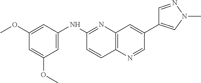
C1=C(NC2=NC3=C(C=C2)N=CC(C2=CN(C)N=C2)=C3)C=C(OC)C=C1OC
